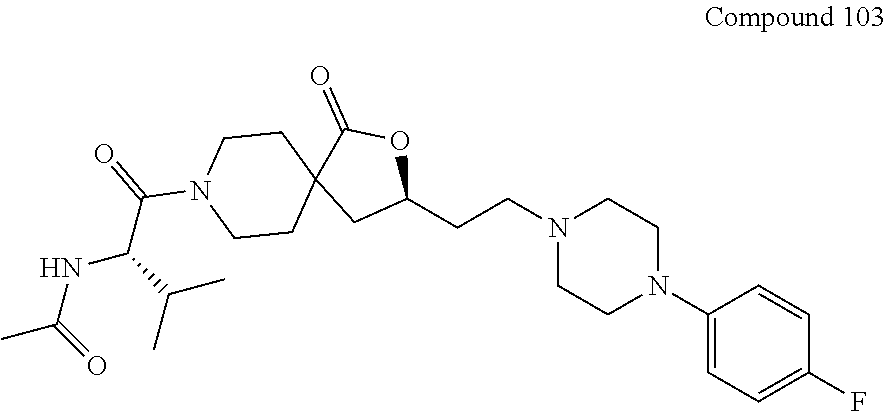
C1(N2CCN(CCC3OC(=O)C4(C3)CCN(C(C(NC(C)=O)C(C)C)=O)CC4)CC2)=CC=C(F)C=C1
